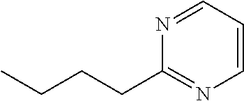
C1(CCCC)=NC=CC=N1
